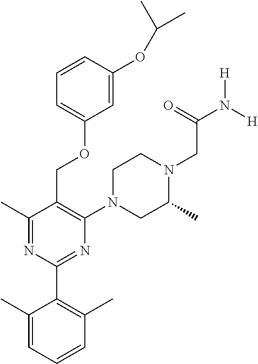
C1=C(OC(C)C)C=CC=C1OCC1=C(N2CC(C)N(CC(N([H])[H])=O)CC2)N=C(C2=C(C)C=CC=C2C)N=C1C
